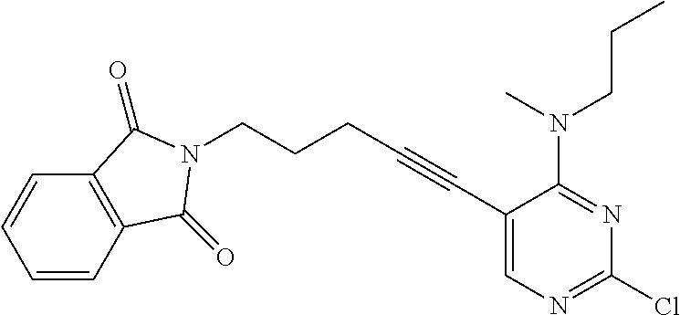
C1(C#CCCCN2C(=O)C3=C(C=CC=C3)C2=O)=CN=C(Cl)N=C1N(CCC)C
